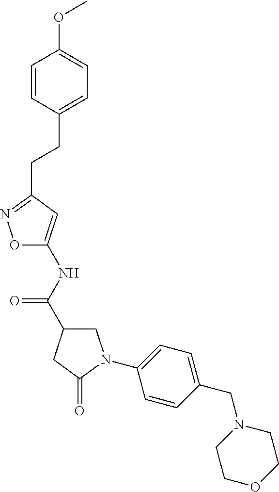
O1C(NC(C2CN(C3=CC=C(CN4CCOCC4)C=C3)C(=O)C2)=O)=CC(CCC2=CC=C(OC)C=C2)=N1
